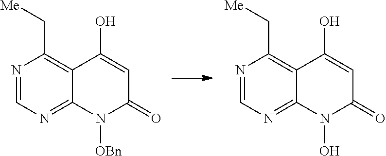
N1=CN=C2C(=C1C[Me])C(O)=CC(=O)N2[OBn].N1=CN=C2C(=C1C[Me])C(O)=CC(=O)N2O
